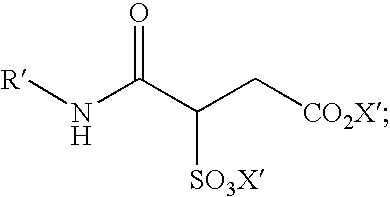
C(C[CO2X])([SO3X])C(N[R])=O
